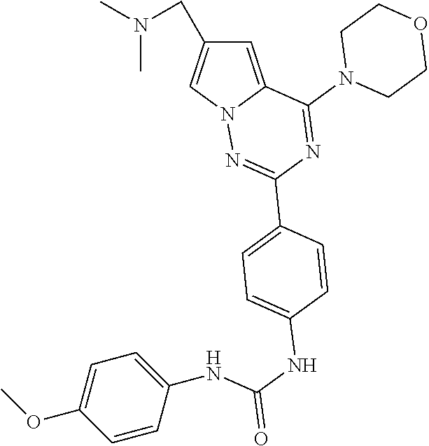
C1=C2N(C=C1CN(C)C)N=C(C1=CC=C(NC(=O)NC3=CC=C(OC)C=C3)C=C1)N=C2N1CCOCC1
